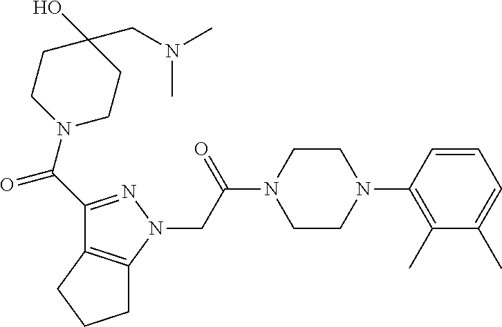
C(C(N1CCN(C2=C(C)C(C)=CC=C2)CC1)=O)N1N=C(C(=O)N2CCC(O)(CN(C)C)CC2)C2=C1CCC2
